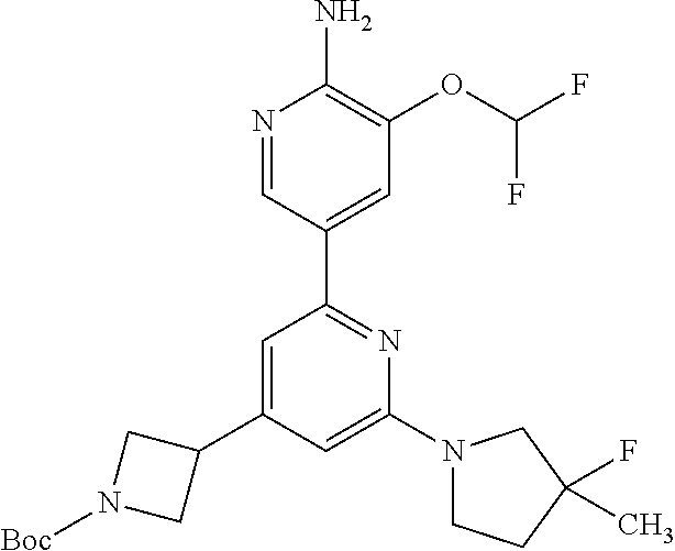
C1=C(C2CN([Boc])C2)C=C(N2CCC(F)(C)C2)N=C1C1=CC(OC(F)F)=C(N)N=C1
